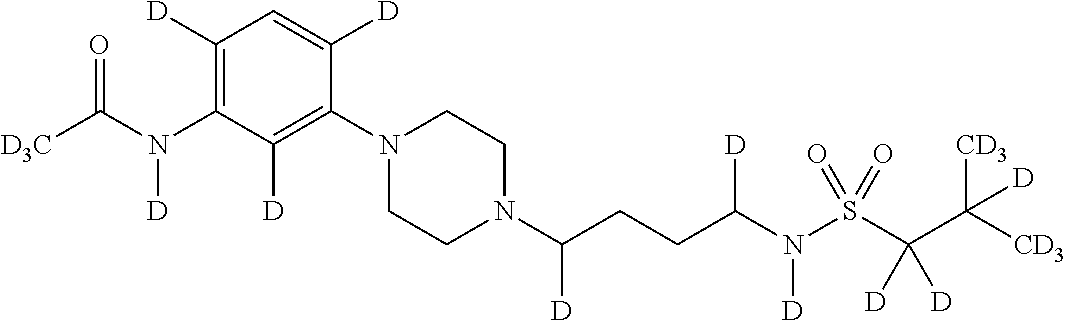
C1([D])=C(N(C([D3C])=O)[D])C([D])=C(N2CCN(C(CCC(N(S(C(C([CD3])([CD3])[D])([D])[D])(=O)=O)[D])[D])[D])CC2)C([D])=C1
